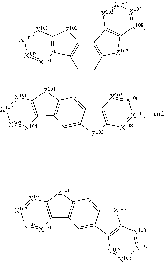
C1=C2C(=CC3=C1C1=C([Z101]3)[X101]=[X102][X103]=[X104]1)C1=C([Z102]2)[X108]=[X107][X106]=[X105]1.C1=CC2=C(C3=C1C1=C([Z101]3)[X101]=[X102][X103]=[X104]1)C1=C([Z102]2)[X108]=[X107][X106]=[X105]1.C1=C2C(=CC3=C1C1=C([Z101]3)[X101]=[X102][X103]=[X104]1)[Z102]C1=C2[X105]=[X106][X107]=[X108]1
